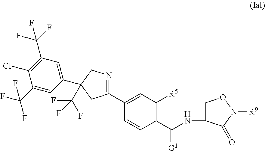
C1(C2=CC([R5])=C(C(=[G1])NC3CON([R9])C3=O)C=C2)=NCC(C2=CC(C(F)(F)F)=C(Cl)C(C(F)(F)F)=C2)(C(F)(F)F)C1
